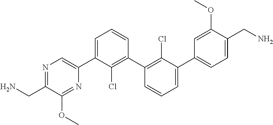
N1=C(CN)C(OC)=NC(C2=CC=CC(C3=C(Cl)C(C4=CC=C(CN)C(OC)=C4)=CC=C3)=C2Cl)=C1
